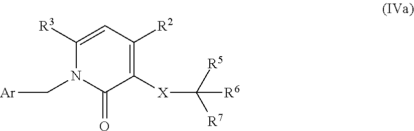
C1([R3])=CC([R2])=C([X]C([R7])([R6])[R5])C(=O)N1C[Ar]
